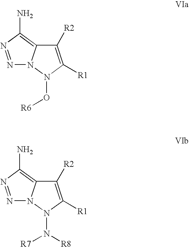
N1=NC(N)=C2N1N(O[R6])C([R1])=C2[R2].N1=NC(N)=C2N1N(N([R7])[R8])C([R1])=C2[R2]
